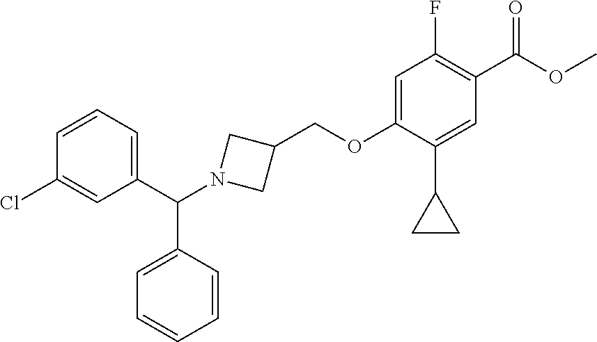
C1(F)=C(C(OC)=O)C=C(C2CC2)C(OCC2CN(C(C3=CC=CC(Cl)=C3)C3=CC=CC=C3)C2)=C1
